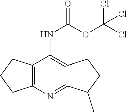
C12=C(C(NC(=O)OC(Cl)(Cl)Cl)=C3C(=N1)C(C)CC3)CCC2
